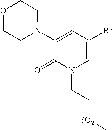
C1(N2CCOCC2)=CC(Br)=CN(CC[SO2]C)C1=O
